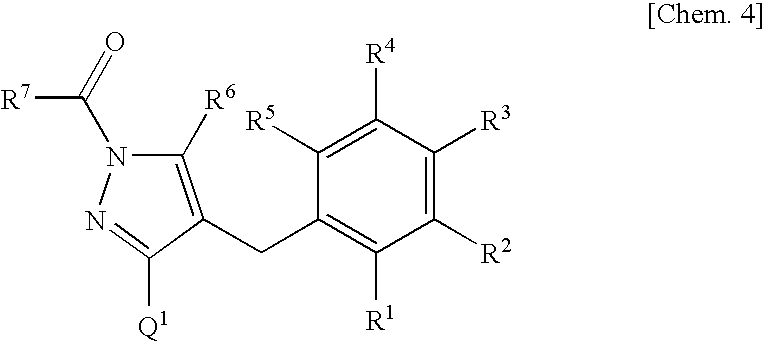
C1([R2])=C([R3])C([R4])=C([R5])C(CC2=C([R6])N(C(=O)[R7])N=C2[Q1])=C1[R1]
